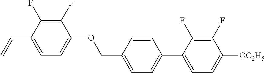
C1(F)=C(F)C(C=C)=CC=C1OCC1=CC=C(C2=CC=C([OC2H5])C(F)=C2F)C=C1
